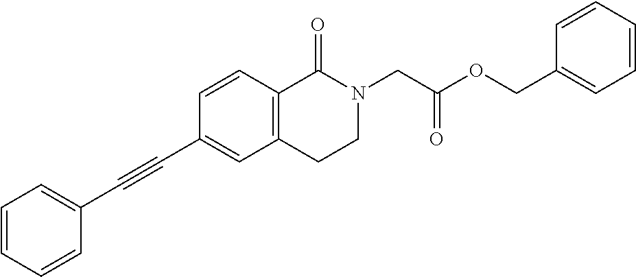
C1=CC=CC(C#CC2=CC3=C(C=C2)C(=O)N(CC(OCC2=CC=CC=C2)=O)CC3)=C1
